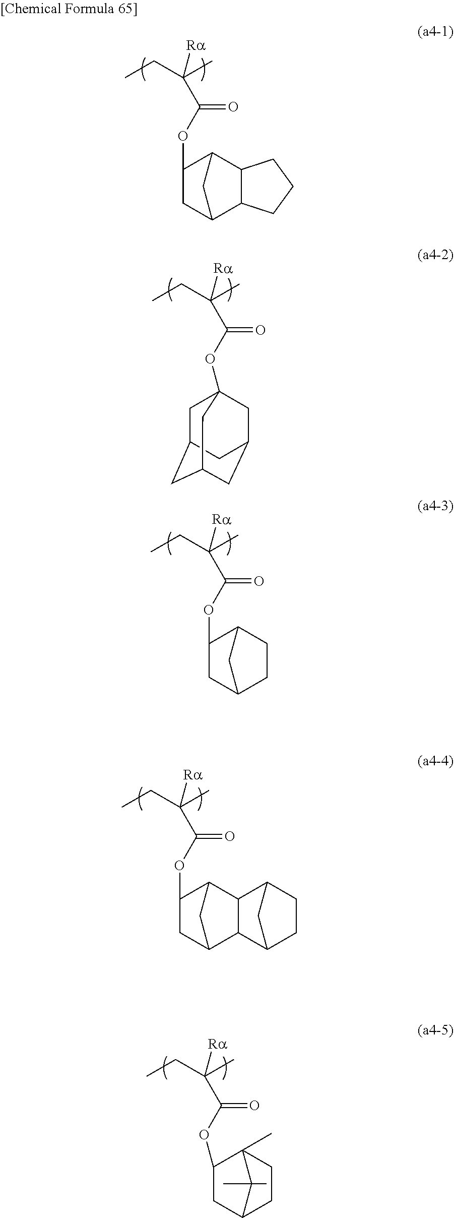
CCC(C)([Ra])C(OC1CC2C3C(C1C2)CCC3)=O.CCC(C)([Ra])C(OC1CC2CCC1C2)=O.CCC(C)([Ra])C(OC1CC2CC1C1C2C2CCC1C2)=O.CCC(C)([Ra])C(=O)OC12CC3CC(CC(C1)C3)C2.CCC(C)([Ra])C(OC1CC2CCC1(C)C2(C)C)=O
